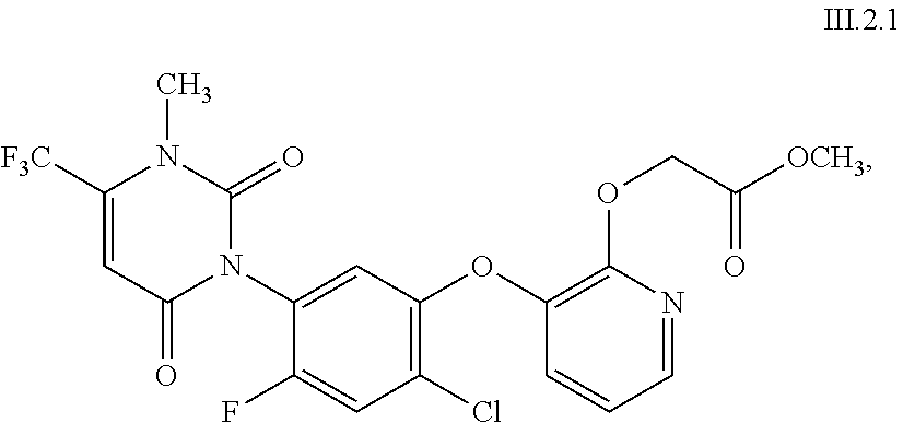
C1(Cl)=C(OC2=C(OCC([OCH3])=O)N=CC=C2)C=C(N2C(=O)C=C([F3C])N(C)C2=O)C(F)=C1
